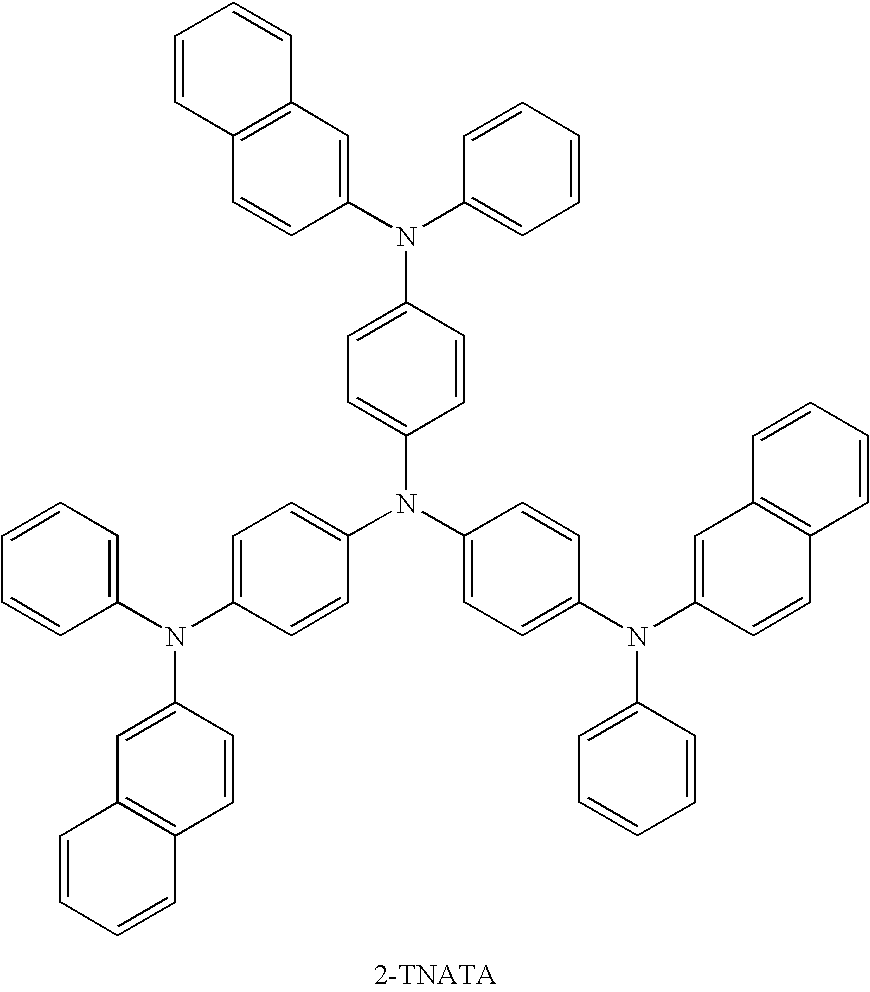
C1(N(C2=CC3=C(C=C2)C=CC=C3)C2=CC=C(N(C3=CC=C(N(C4=CC=CC=C4)C4=CC5=C(C=C4)C=CC=C5)C=C3)C3=CC=C(N(C4=CC=CC=C4)C4=CC5=C(C=C4)C=CC=C5)C=C3)C=C2)=CC=CC=C1
